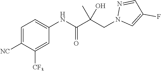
C1=C([NC])C([CF3])=CC(NC(C(CN2C=C(F)C=N2)(C)O)=O)=C1
